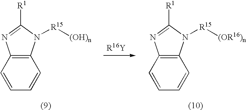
C12=C(C=CC=C1)N=C([R1])N2[R15][(OH)n].C12=C(C=CC=C1)N=C([R1])N2[R15][(OR16)n]
